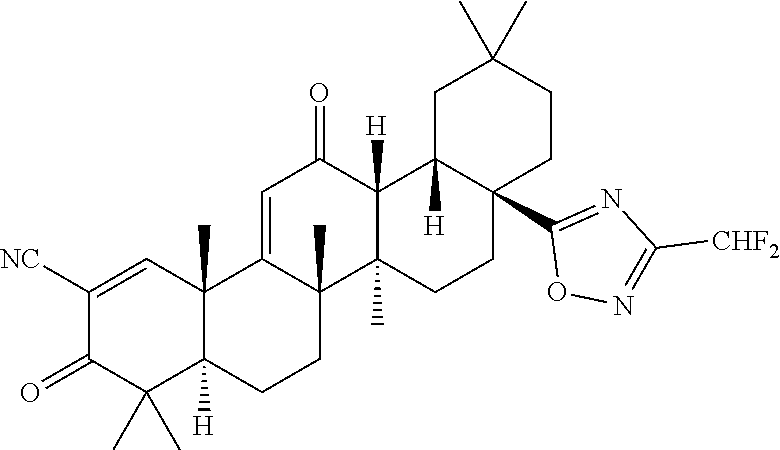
C1([NC])=CC2(C)C([H])(C(C)(C)C1=O)CCC1(C)C2=CC(=O)C2([H])C1(C)CCC1(C3=NC([CHF2])=NO3)C2([H])CC(C)(C)CC1
